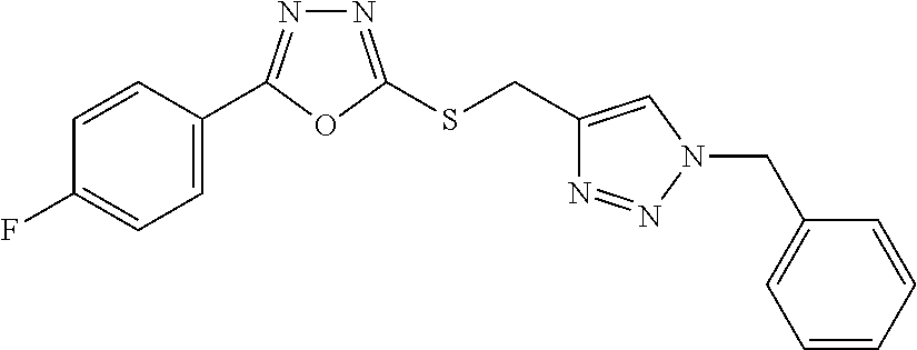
C1=C(C2=NN=C(SCC3=CN(CC4=CC=CC=C4)N=N3)O2)C=CC(F)=C1
